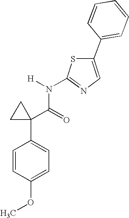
C1=CC(OC)=CC=C1C1(C(=O)N([H])C2=NC=C(C3=CC=CC=C3)S2)CC1
